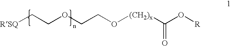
[RSQ]CCOCCO[(CH2)x]C(O[R])=O
